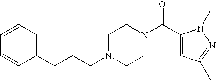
C(N1CCN(C(C2=CC(C)=NN2C)=O)CC1)CCC1=CC=CC=C1
